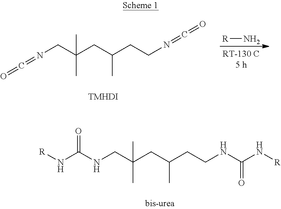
N(CC(CC(CCN=C=O)C)(C)C)=C=O.[TMHDI].[R]N.[R]NC(NCC(CC(CCNC(=O)N[R])C)(C)C)=O
